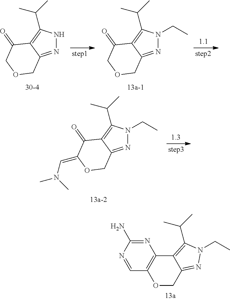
N1=C(N)N=CC2=C1C1=C(C(C)C)N(CC)N=C1CO2.N1=C2C(=C(C(C)C)N1)C(=O)COC2.N1=C2C(=C(C(C)C)N1CC)C(=O)COC2.N1=C2C(=C(C(C)C)N1CC)C(=O)C(=CN(C)C)OC2
